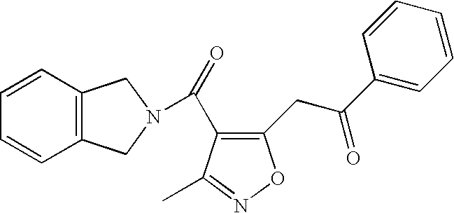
O=C(C1=C(CC(C2=CC=CC=C2)=O)ON=C1C)N1CC2=C(C1)C=CC=C2
